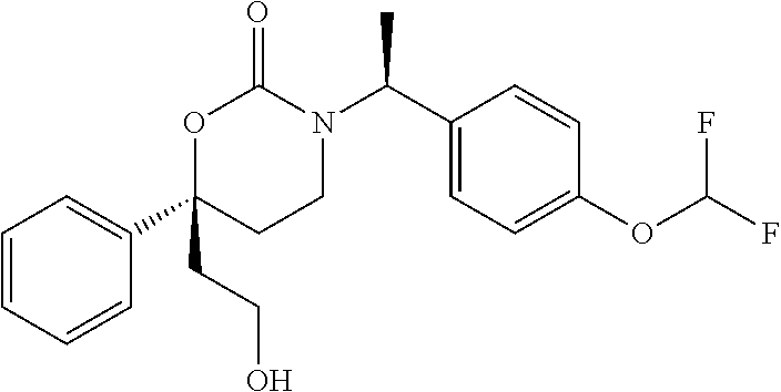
O1C(CCO)(C2=CC=CC=C2)CCN(C(C2=CC=C(OC(F)F)C=C2)C)C1=O
